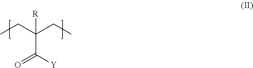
O=C([Y])C(CC)(CC)[R]
